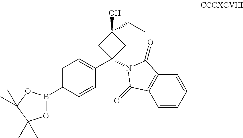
C1=C(B2OC(C)(C)C(C)(C)O2)C=CC(C2(N3C(=O)C4=C(C=CC=C4)C3=O)CC(CC)(O)C2)=C1
